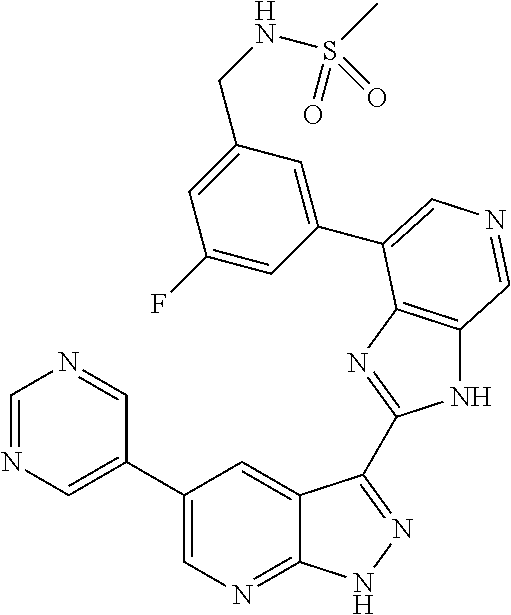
C1(C2=CN=CN=C2)=CN=C2C(=C1)C(C1=NC3=C(N1)C=NC=C3C1=CC(CNS(C)(=O)=O)=CC(F)=C1)=NN2
